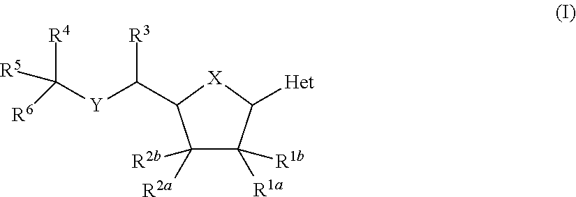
C1([R2a])([R2b])C([R1b])([R1a])C([Het])[X]C1C([Y]C([R4])([R6])[R5])[R3]
